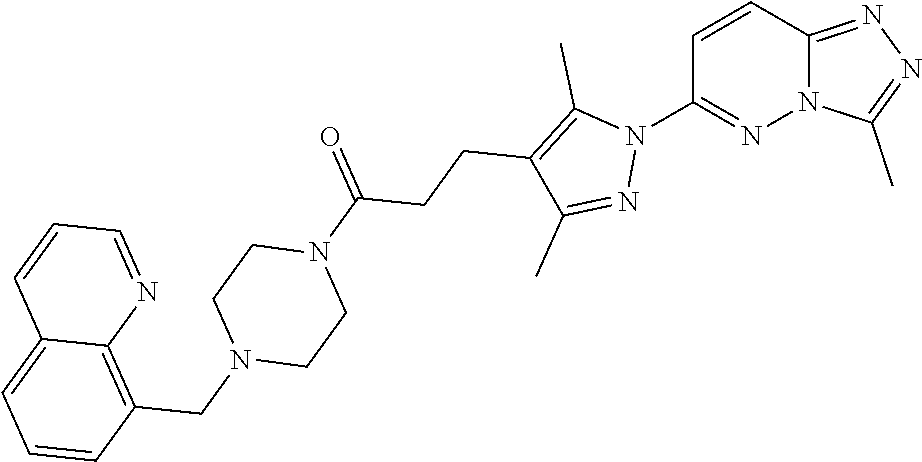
C1=CC2=NN=C(C)N2N=C1N1C(C)=C(CCC(N2CCN(CC3=C4C(=CC=C3)C=CC=N4)CC2)=O)C(C)=N1
